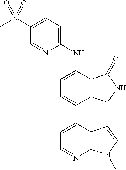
C1(S(C)(=O)=O)=CC=C(NC2=CC=C(C3=CC=NC4=C3C=CN4C)C3=C2C(=O)NC3)N=C1
